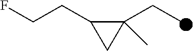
C1(CC)(C)C(CCF)C1
